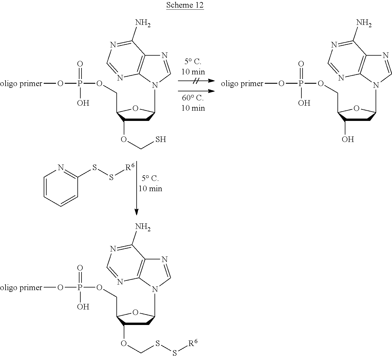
C1=CC=CC(SS[R6])=N1.C1C(OCS)C(COP(O[oligo primer])(=O)O)OC1N1C=NC2=C1N=CN=C2N.C1C(O)C(COP(O[oligo primer])(=O)O)OC1N1C=NC2=C1N=CN=C2N.C1C(OCSS[R6])C(COP(O[oligo primer])(=O)O)OC1N1C=NC2=C1N=CN=C2N
